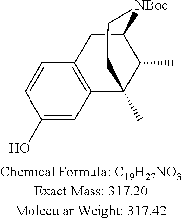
C1=CC(O)=CC2=C1CC1C(C)C2(C)CC[NBoc]1
